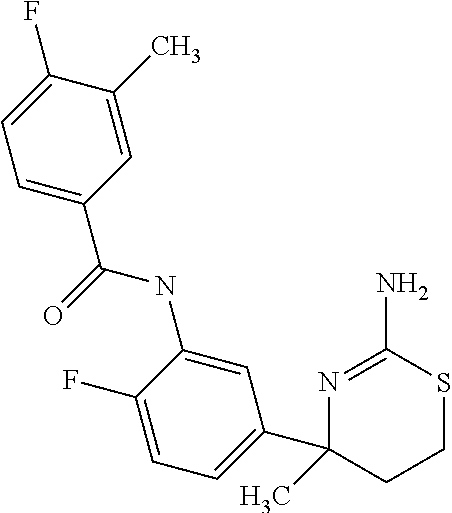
C1(F)=CC=C(C2(C)CCSC(N)=N2)C=C1NC(C1=CC=C(F)C(C)=C1)=O
